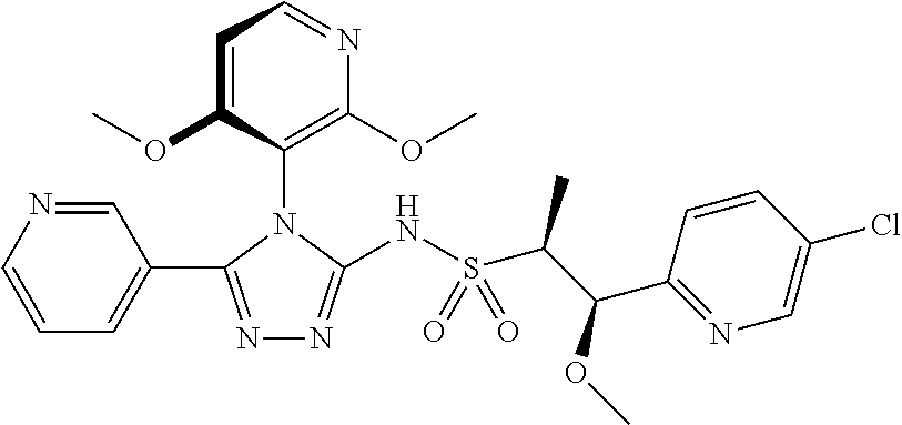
C1=CN=CC(C2=NN=C(NS(C(C(OC)C3=NC=C(Cl)C=C3)C)(=O)=O)N2C2=C(OC)N=CC=C2OC)=C1
